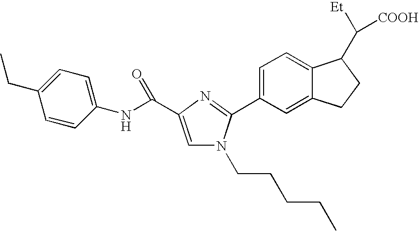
C1(C2=NC(C(NC3=CC=C(CC)C=C3)=O)=CN2CCCCC)=CC=C2C(=C1)CCC2C([Et])[COOH]
